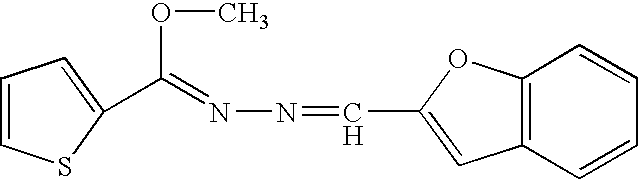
C(=NN=CC1=CC2=C(O1)C=CC=C2)(OC)C1=CC=CS1
